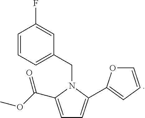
C1=C(C(OC)=O)N(CC2=CC=CC(F)=C2)C(C2=CC=CO2)=C1
